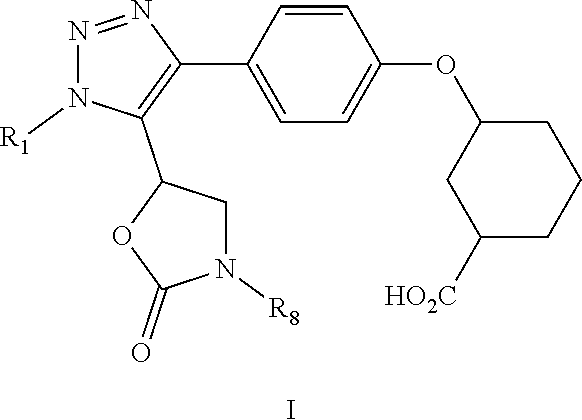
C1=C(C2=C(C3OC(=O)N([R8])C3)N([R1])N=N2)C=CC(OC2CC([HO2C])CCC2)=C1.I
